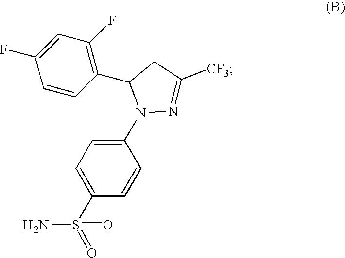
C1=CC(C2N(C3=CC=C(S(N)(=O)=O)C=C3)N=C([CF3])C2)=C(F)C=C1F
